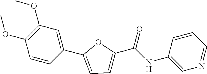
C1(OC)=C(OC)C=CC(C2=CC=C(C(NC3=CN=CC=C3)=O)O2)=C1
